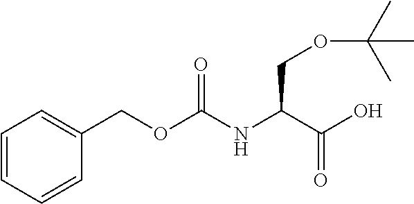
C1(COC(NC(C(O)=O)COC(C)(C)C)=O)=CC=CC=C1
